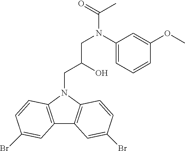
C12=C(N(CC(CN(C(=O)C)C3=CC=CC(OC)=C3)O)C3=C1C=C(Br)C=C3)C=CC(Br)=C2
